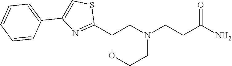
C1(C2=NC(C3=CC=CC=C3)=CS2)OCCN(CCC(N)=O)C1
